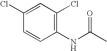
C1(Cl)=CC(Cl)=C(NC(=O)C)C=C1
